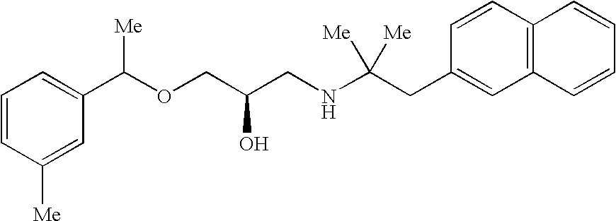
C1=CC([Me])=CC(C(OCC(CNC(CC2=CC3=C(C=C2)C=CC=C3)([Me])[Me])O)[Me])=C1
